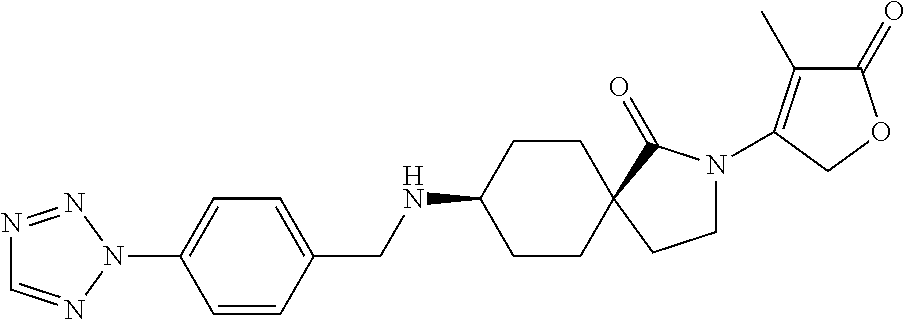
C1CC(NCC2=CC=C(N3N=CN=N3)C=C2)CCC12C(=O)N(C1=C(C)C(=O)OC1)CC2
